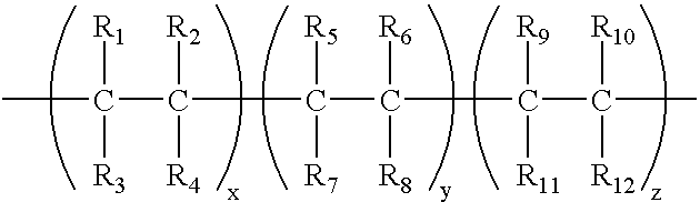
CC(C(C(C(C(C(C)([R10])[R12])([R9])[R11])([R6])[R8])([R7])[R5])([R2])[R4])([R1])[R3]
